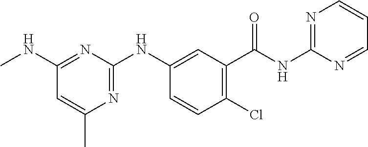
C1=CC(Cl)=C(C(NC2=NC=CC=N2)=O)C=C1NC1=NC(C)=CC(NC)=N1
